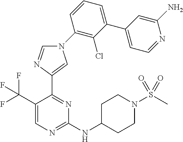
C1(NC2CCN(S(C)(=O)=O)CC2)=NC=C(C(F)(F)F)C(C2=CN(C3=C(Cl)C(C4=CC=NC(N)=C4)=CC=C3)C=N2)=N1
